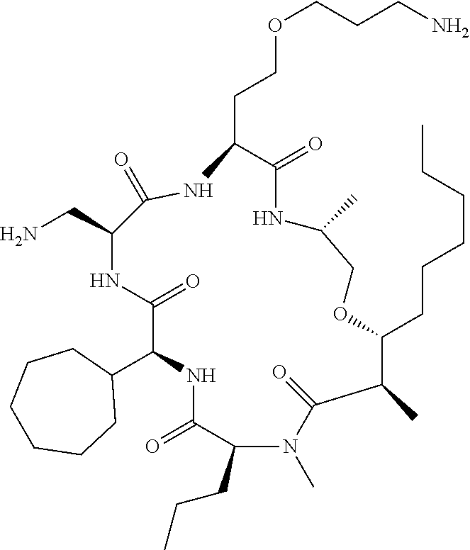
C1(C2NC(=O)C(CCC)N(C)C(=O)C(C)C(CCCCCC)OCC(C)NC(=O)C(CCOCCCN)NC(=O)C(CN)NC2=O)CCCCCC1
